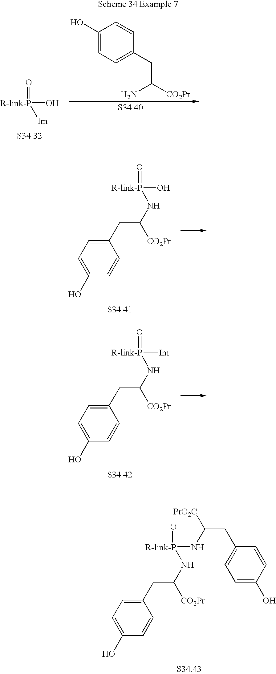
[R-link-P](O)(=O)[Im].C1(O)=CC=C(CC([CO2Pr])N)C=C1.C1(O)=CC=C(CC(N[R-link-P](=O)O)[CO2Pr])C=C1.C1(O)=CC=C(CC(N[R-link-P](=O)[Im])[CO2Pr])C=C1.C1(O)=CC=C(CC(N[R-link-P](=O)NC([PrO2C])CC2=CC=C(O)C=C2)[CO2Pr])C=C1
